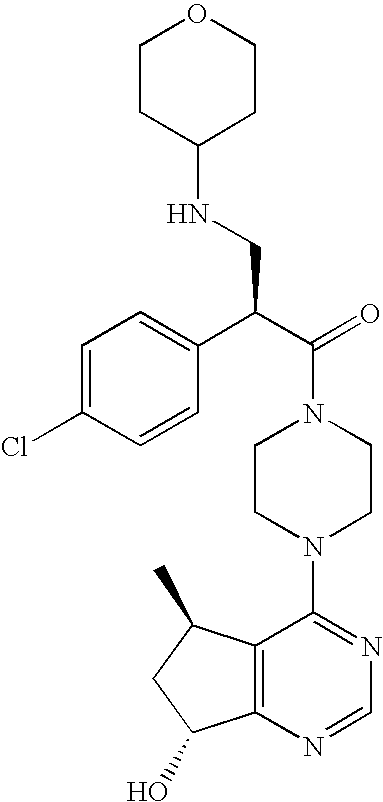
C(N1CCN(C2=NC=NC3=C2C(C)CC3O)CC1)(C(C1=CC=C(Cl)C=C1)CNC1CCOCC1)=O
